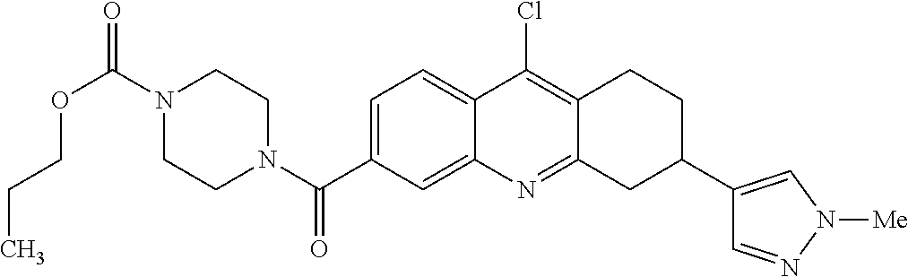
N1(C(OCCC)=O)CCN(C(=O)C2=CC=C3C(=C2)N=C2C(=C3Cl)CCC(C3=CN([Me])N=C3)C2)CC1
